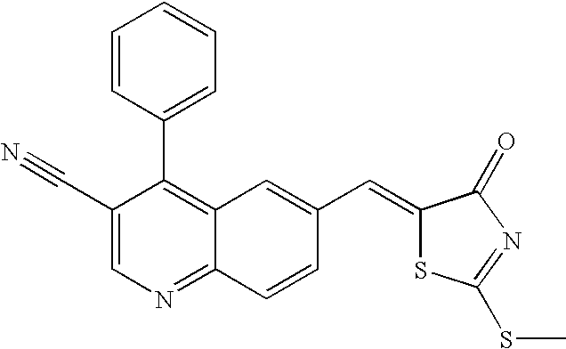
C1(C#N)=CN=C2C(=C1C1=CC=CC=C1)C=C(C=C1SC(SC)=NC1=O)C=C2
